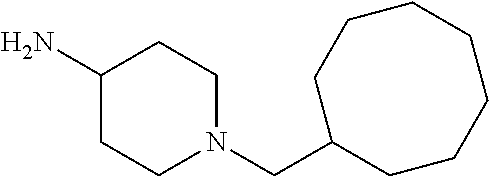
C1(N)CCN(CC2CCCCCCC2)CC1
